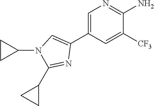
C1=C(C2=CN(C3CC3)C(C3CC3)=N2)C=C([CF3])C(N)=N1
